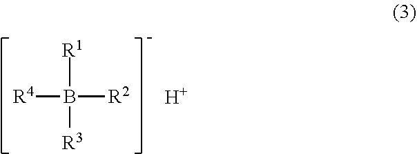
[R1]B([R4])([R3])[R2].[H]
